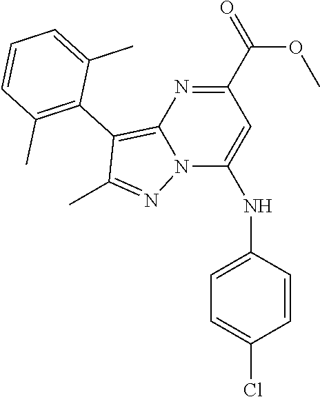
C1(C(=O)OC)=NC2=C(C3=C(C)C=CC=C3C)C(C)=NN2C(NC2=CC=C(Cl)C=C2)=C1
